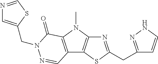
N1=C(CC2=NNC=C2)SC2=C1N(C)C1=C2C=NN(CC2=CN=CS2)C1=O
